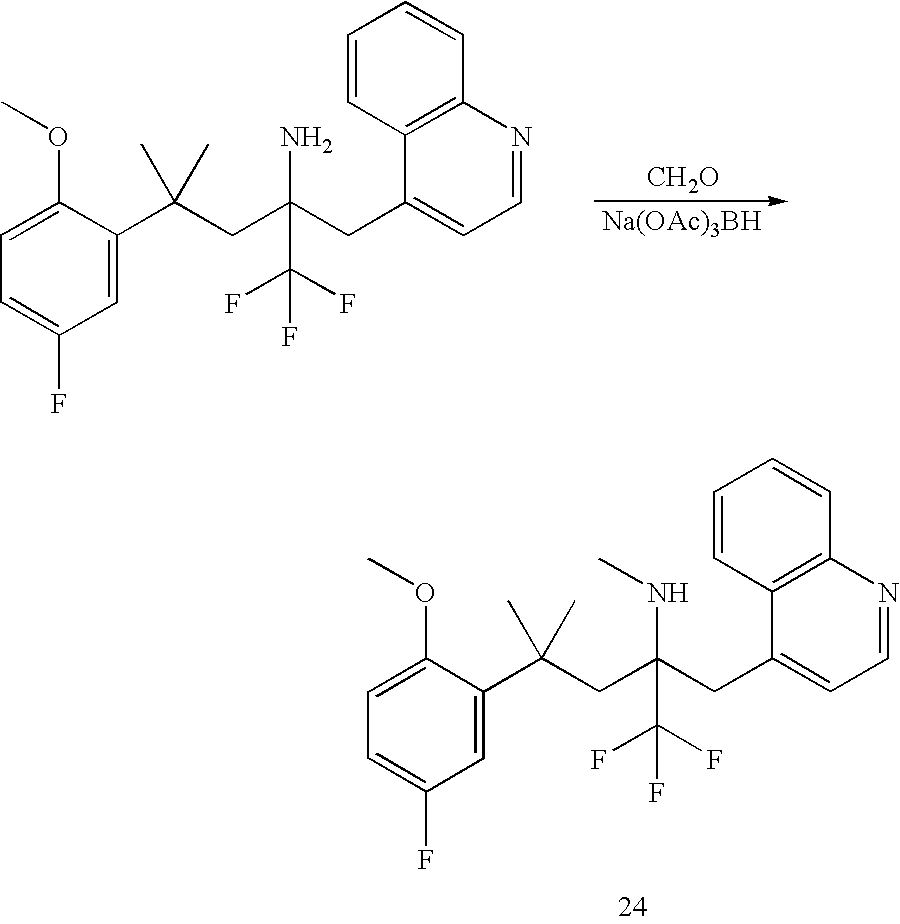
C1=C(C(CC(CC2=CC=NC3=C2C=CC=C3)(NC)C(F)(F)F)(C)C)C(OC)=CC=C1F.[Na(OAc)3BH].[CH2O].C1=C(C(CC(CC2=CC=NC3=C2C=CC=C3)(N)C(F)(F)F)(C)C)C(OC)=CC=C1F
